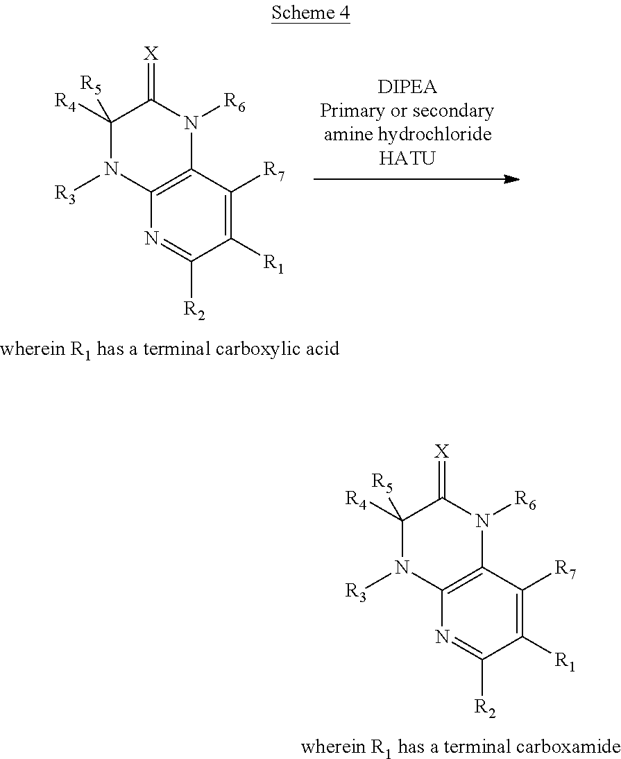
N1=C([R2])C([R1])=C([R7])C2=C1N([R3])C([R4])([R5])C(=[X])N2[R6].N1=C([R2])C([R1])=C([R7])C2=C1N([R3])C([R4])([R5])C(=[X])N2[R6]
